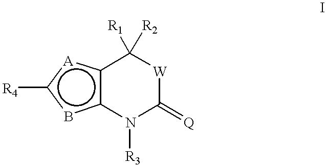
c12c(bc([R4])[A]1)N([R3])C(=[Q])[W]C2([R2])[R1]
